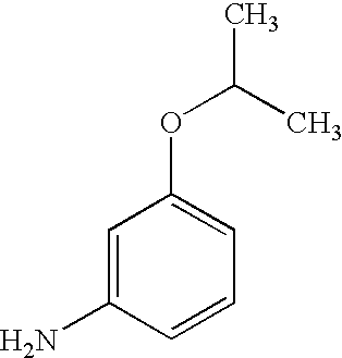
C1=C(N)C=CC=C1OC(C)C
